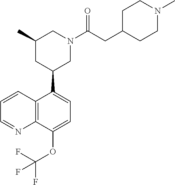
C1(OC(F)(F)F)=CC=C(C2CC(C)CN(C(CC3CCN(C)CC3)=O)C2)C2=C1N=CC=C2
